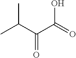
CC(C(C(=O)O)=O)C
